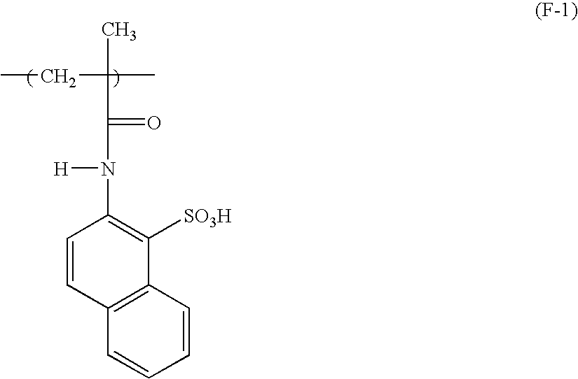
CCC(C(=O)N([H])C1=C([SO3H])C2=C(C=C1)C=CC=C2)(C)C
